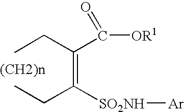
CCC(=C(CC)[SO2NH][Ar])C(=O)[OR1]
